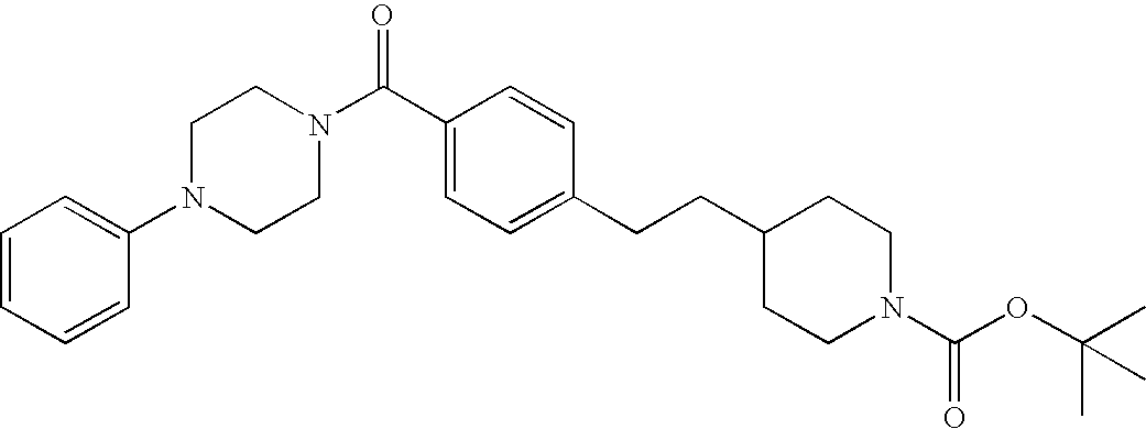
C1=CC=CC(N2CCN(C(C3=CC=C(CCC4CCN(C(OC(C)(C)C)=O)CC4)C=C3)=O)CC2)=C1
